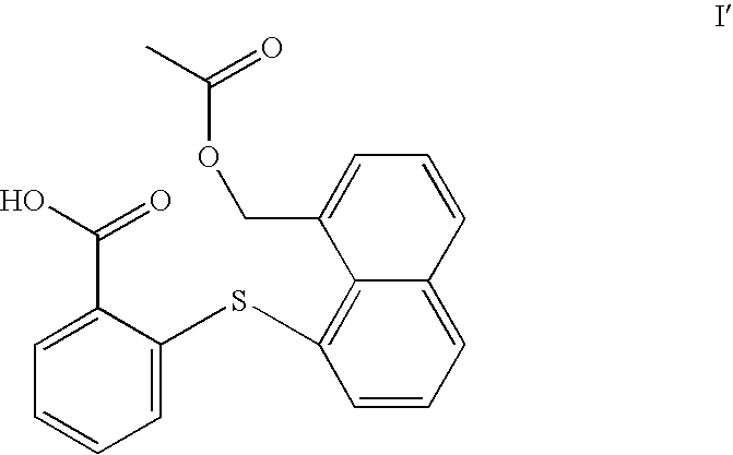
C1=C(SC2=C3C(=CC=C2)C=CC=C3COC(=O)C)C(C(=O)O)=CC=C1
